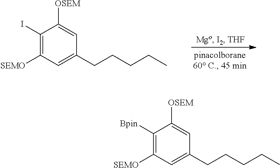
C1(I)=C([SEMO])C=C(CCCCC)C=C1[OSEM].C1([Bpin])=C([SEMO])C=C(CCCCC)C=C1[OSEM]
